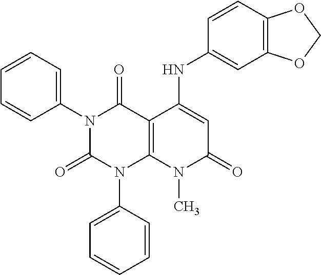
N1(C2=CC=CC=C2)C(=O)N(C2=CC=CC=C2)C2=C(C1=O)C(NC1=CC3=C(C=C1)OCO3)=CC(=O)N2C
